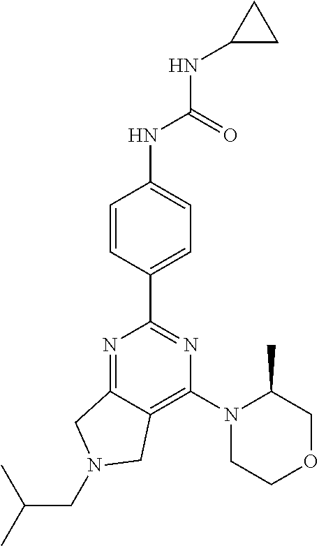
C1=CC(C2=NC(N3CCOCC3C)=C3C(=N2)CN(CC(C)C)C3)=CC=C1NC(NC1CC1)=O
